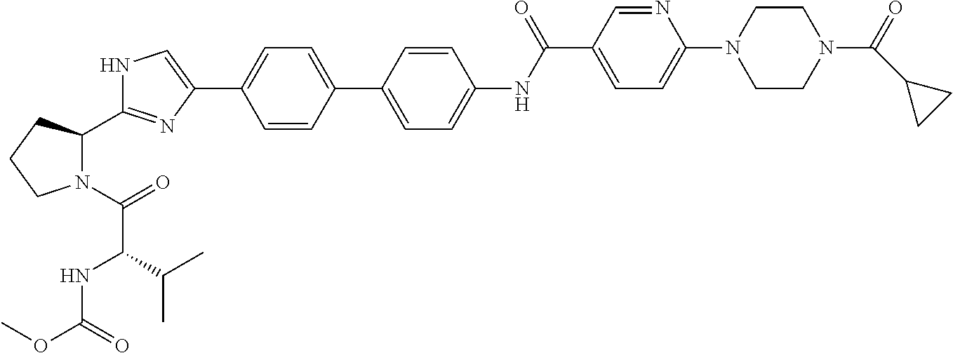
C1=CC(C2=CC=C(NC(C3=CC=C(N4CCN(C(=O)C5CC5)CC4)N=C3)=O)C=C2)=CC=C1C1=CNC(C2N(C(=O)C(NC(OC)=O)C(C)C)CCC2)=N1
